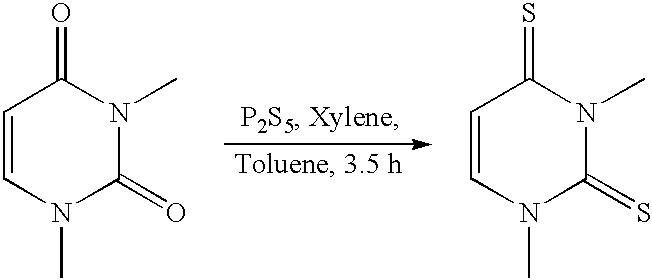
C1(=O)N(C)C(=O)C=CN1C.C1(=S)N(C)C(=S)C=CN1C
